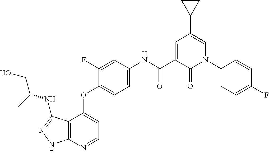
C12=C(N=CC=C1OC1=CC=C(NC(C3=CC(C4CC4)=CN(C4=CC=C(F)C=C4)C3=O)=O)C=C1F)NN=C2NC(CO)C
